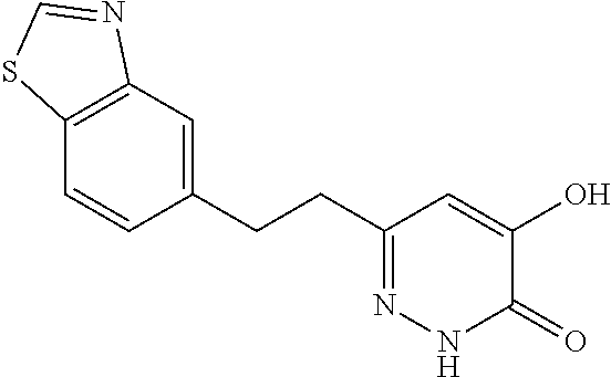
C12=C(C=C(CCC3=NNC(=O)C(O)=C3)C=C1)N=CS2
